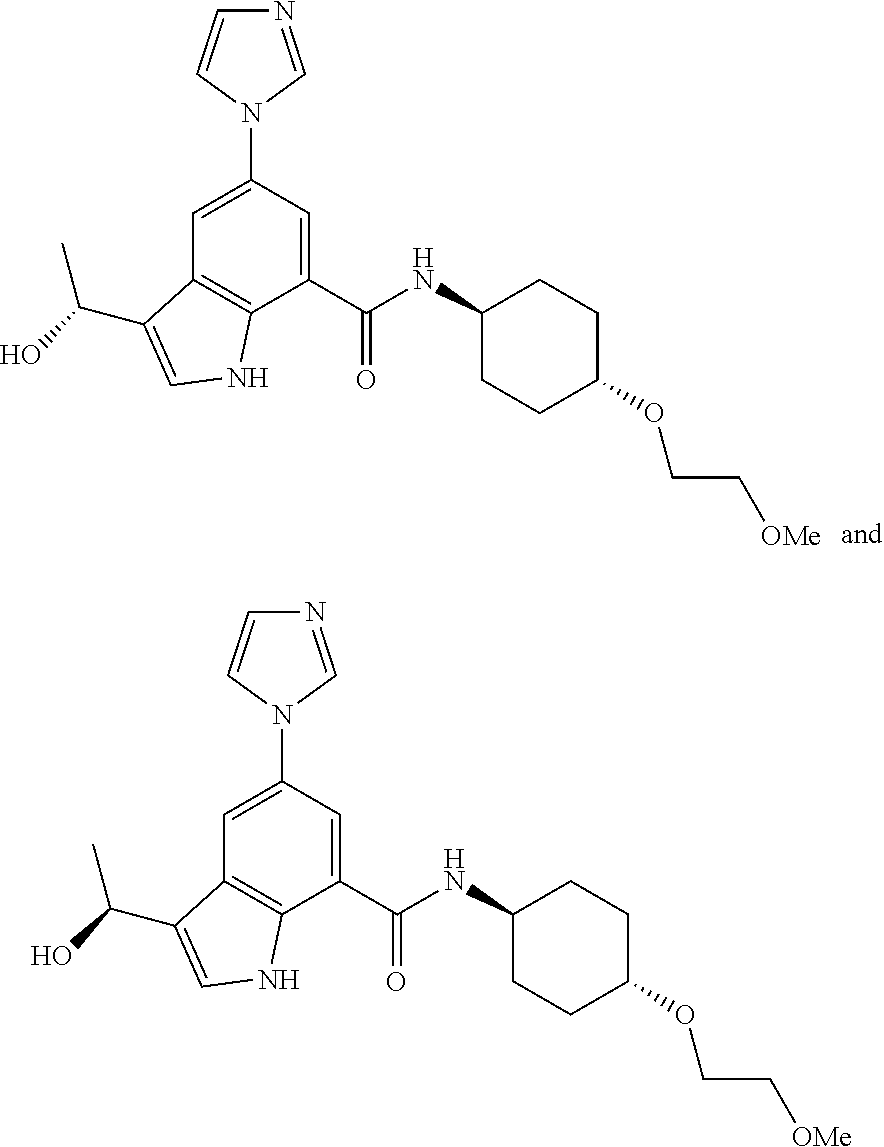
N1=CN(C2=CC3=C(C(C(NC4CCC(OCC[OMe])CC4)=O)=C2)NC=C3C(O)C)C=C1.N1=CN(C2=CC3=C(C(C(NC4CCC(OCC[OMe])CC4)=O)=C2)NC=C3C(O)C)C=C1
